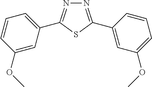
N1=C(C2=CC(OC)=CC=C2)SC(C2=CC=CC(OC)=C2)=N1
